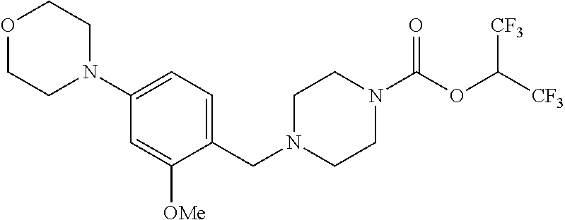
C1N(CC2=CC=C(N3CCOCC3)C=C2[OMe])CCN(C(OC([CF3])[CF3])=O)C1
